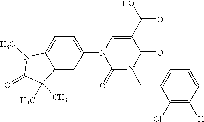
C1(N2C(=O)N(CC3=CC=CC(Cl)=C3Cl)C(=O)C(C(O)=O)=C2)=CC=C2C(=C1)C(C)(C)C(=O)N2C
